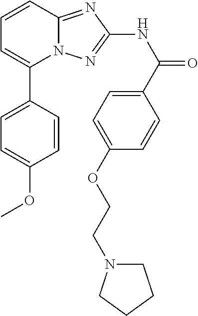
C1(C2=CC=C(OC)C=C2)=CC=CC2=NC(NC(=O)C3=CC=C(OCCN4CCCC4)C=C3)=NN12
